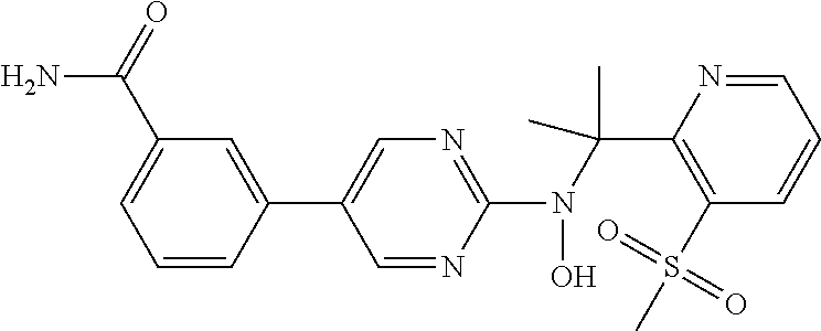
C1(N(C(C2=C(S(C)(=O)=O)C=CC=N2)(C)C)O)=NC=C(C2=CC(C(=O)N)=CC=C2)C=N1
